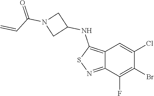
BrC1=C(F)C2=NSC(NC3CN(C(C=C)=O)C3)=C2C=C1Cl
